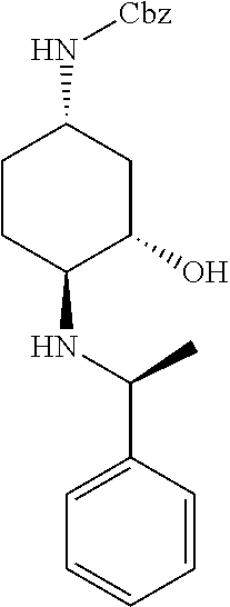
C1CC(N[Cbz])CC(O)C1NC(C1=CC=CC=C1)C
